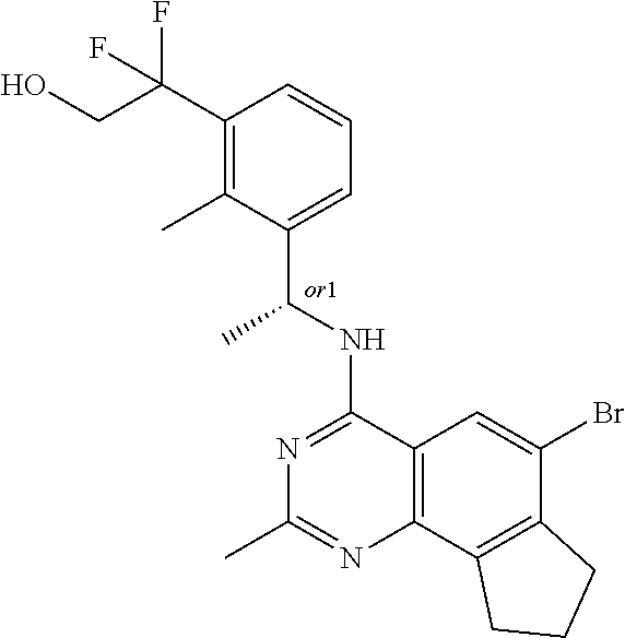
C1(C(CO)(F)F)=C(C)C(C(NC2=NC(C)=NC3=C2C=C(Br)C2=C3CCC2)C)=CC=C1
